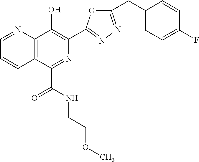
C1=NC2=C(C=C1)C(C(=O)NCCOC)=NC(C1=NN=C(CC3=CC=C(F)C=C3)O1)=C2O
